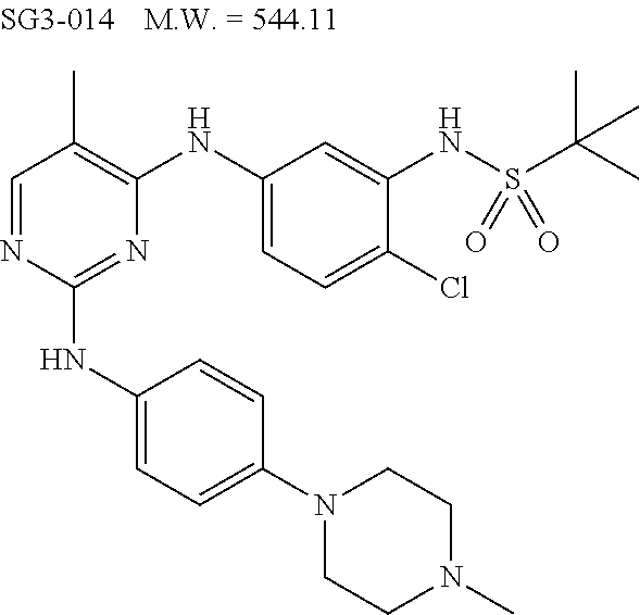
N1=C(NC2=CC=C(N3CCN(C)CC3)C=C2)N=CC(C)=C1NC1=CC=C(Cl)C(NS(C(C)(C)C)(=O)=O)=C1
